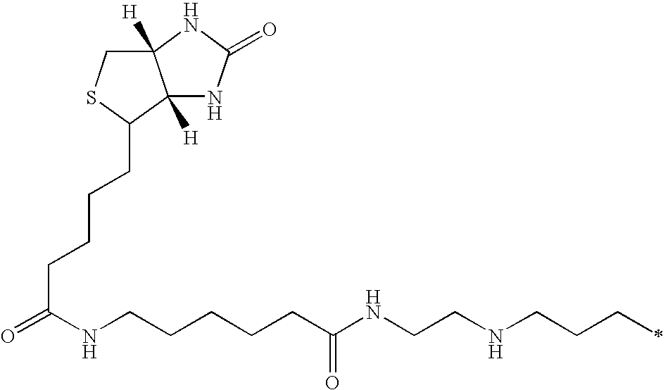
C12([H])CSC(CCCCC(=O)NCCCCCC(NCCNCCCC)=O)C1([H])NC(=O)N2
